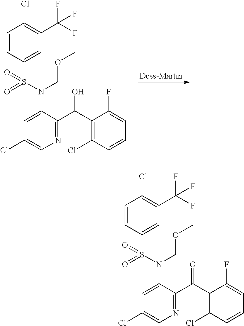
C1=CC(S(N(C2=CC(Cl)=CN=C2C(C2=C(Cl)C=CC=C2F)=O)COC)(=O)=O)=CC(C(F)(F)F)=C1Cl.C1=CC(S(N(C2=CC(Cl)=CN=C2C(C2=C(Cl)C=CC=C2F)O)COC)(=O)=O)=CC(C(F)(F)F)=C1Cl
